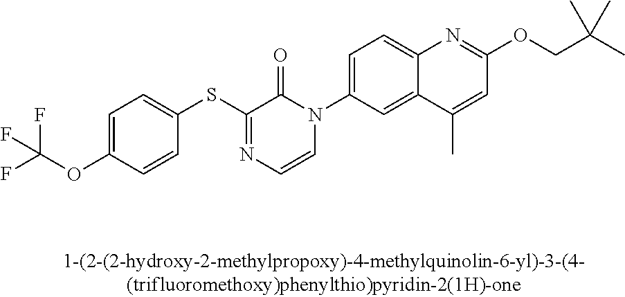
C1(SC2=NC=CN(C3=CC=C4C(=C3)C(C)=CC(OCC(C)(C)C)=N4)C2=O)=CC=C(OC(F)(F)F)C=C1
